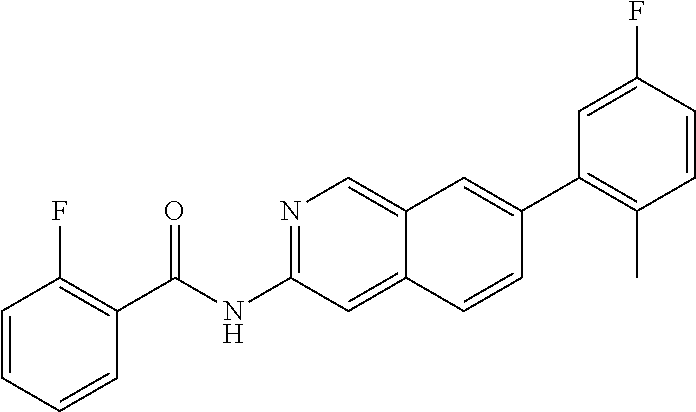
N1=C(NC(=O)C2=C(F)C=CC=C2)C=C2C(=C1)C=C(C1=C(C)C=CC(F)=C1)C=C2
